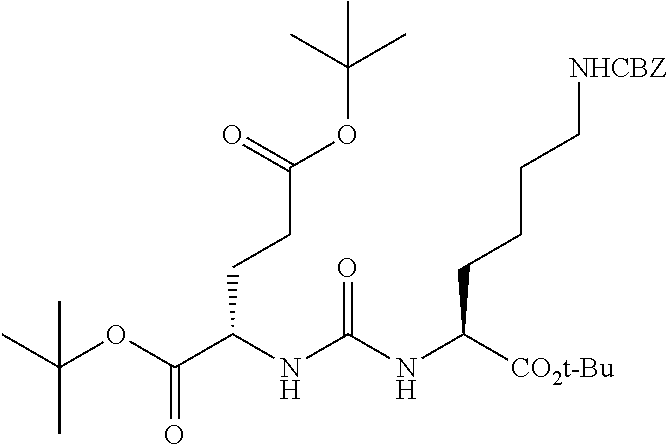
C(OC(C(NC(NC([CO2t-Bu])CCCC[NHCBZ])=O)CCC(=O)OC(C)(C)C)=O)(C)(C)C
